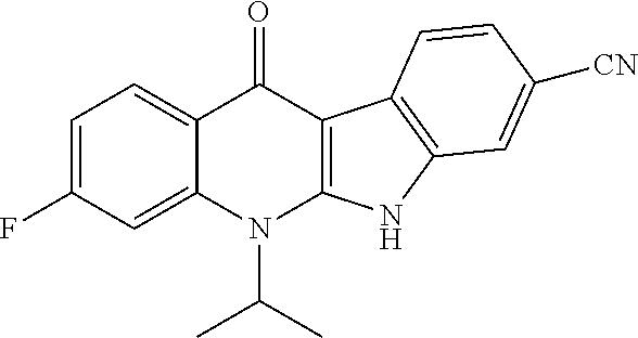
C12=CC=C(F)C=C1N(C(C)C)C1=C(C2=O)C2=C(N1)C=C([CN])C=C2
